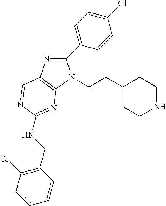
C1(C2=CC=C(Cl)C=C2)=NC2=C(N1CCC1CCNCC1)N=C(NCC1=C(Cl)C=CC=C1)N=C2
